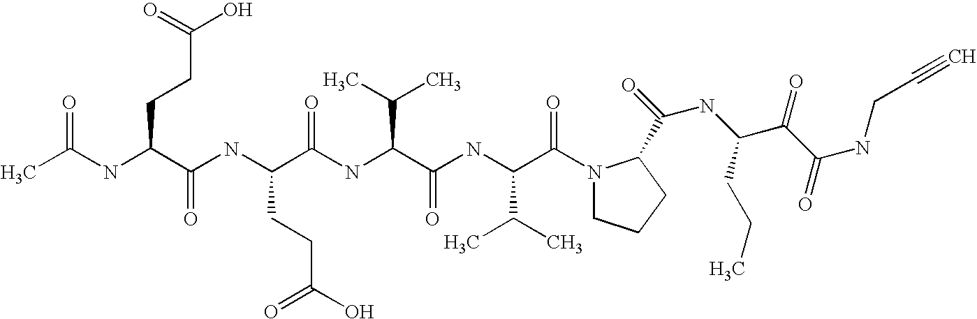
CC(NC(C(NC(C(NC(C(NC(C(N1CCCC1C(NC(C(C(NCC#C)=O)=O)CCC)=O)=O)C(C)C)=O)C(C)C)=O)CCC(O)=O)=O)CCC(O)=O)=O
